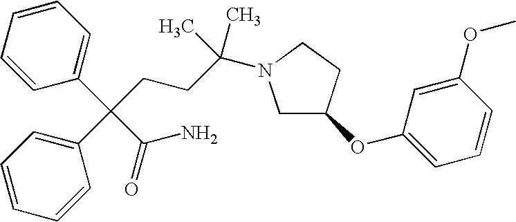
C1C(OC2=CC=CC(OC)=C2)CCN1C(CCC(C1=CC=CC=C1)(C(=O)N)C1=CC=CC=C1)(C)C
